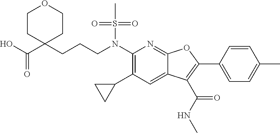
N(C1=C(C2CC2)C=C2C(=N1)OC(C1=CC=C(C)C=C1)=C2C(NC)=O)(S(C)(=O)=O)CCCC1(C(O)=O)CCOCC1
